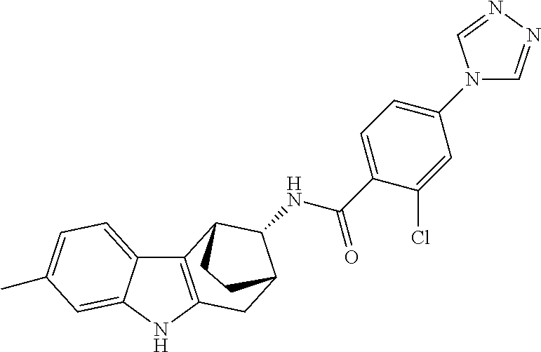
C12=C(NC3=CC(C)=CC=C13)CC1C(NC(C3=CC=C(N4C=NN=C4)C=C3Cl)=O)C2CC1
